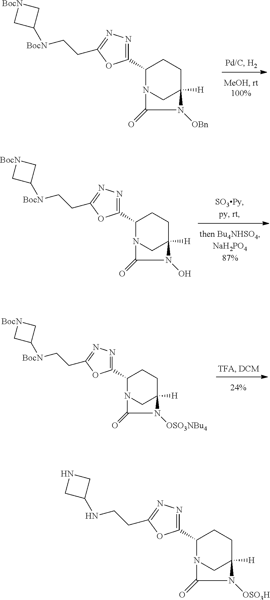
C1(C2=NN=C(CC[BocN]C3C[BocN]C3)O2)N2CC([H])(CC1)N([OBn])C2=O.C1(C2=NN=C(CC[BocN]C3C[BocN]C3)O2)N2CC([H])(CC1)N(O)C2=O.C1(C2=NN=C(CC[BocN]C3C[BocN]C3)O2)N2CC([H])(CC1)N([OSO3NBu4])C2=O.C1(C2=NN=C(CCNC3CNC3)O2)N2CC([H])(CC1)N([OSO3H])C2=O
